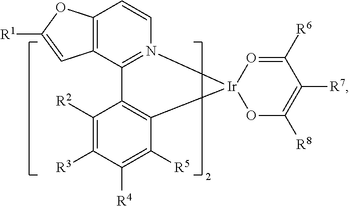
C12=C(C3=N(C=C1)[Ir]1(C4=C3C([R2])=C([R3])C([R4])=C4[R5])OC([R8])=C([R7])C([R6])=O1)C=C([R1])O2
